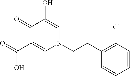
O=C(C1=CN(CCC2=CC=CC=C2)C=C(O)C1=O)O.Cl
